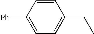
C1=C([Ph])C=CC(CC)=C1
